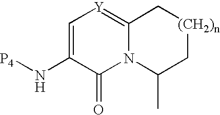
C1(N[P4])=C[Y]=C2N(C1=O)C(C)C[(CH2)n]C2
